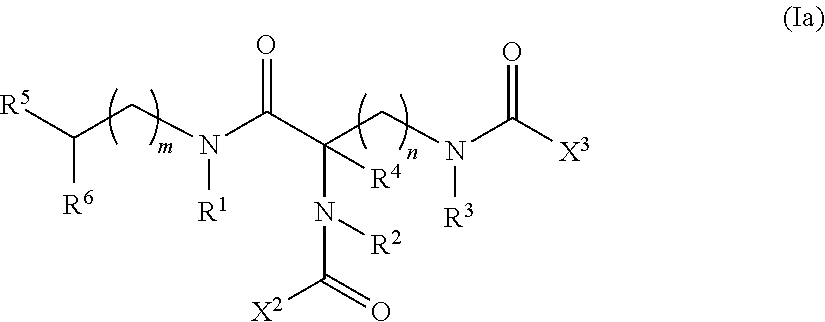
C(CN(C(C(CN(C([X3])=O)[R3])(N([R2])C(=O)[X2])[R4])=O)[R1])([R5])[R6]
